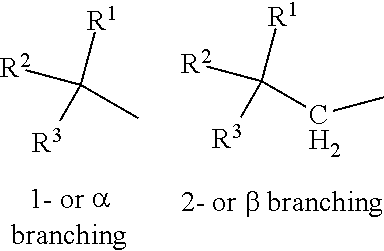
C(C)([R1])([R2])[R3].C(CC)([R1])([R2])[R3]
